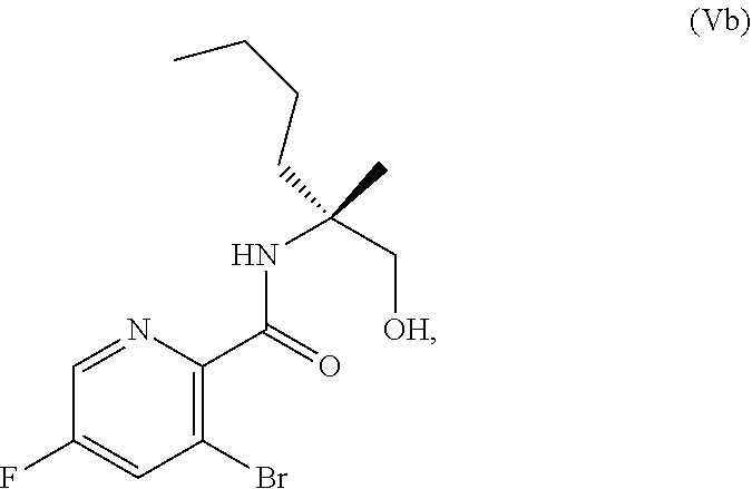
BrC1=C(C(NC(C)(C[OH])CCCC)=O)N=CC(F)=C1
